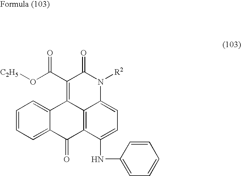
C1=CC=C2C(=C1)C1=C(C(O[C2H5])=O)C(=O)N([R2])C3=CC=C(NC4=CC=CC=C4)C(=C13)C2=O
